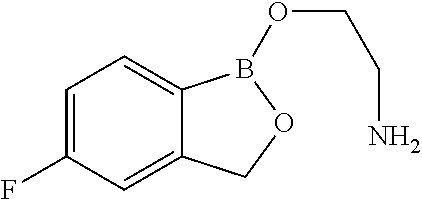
C12=CC(F)=CC=C1B(OCCN)OC2
